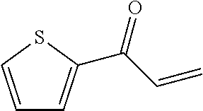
C(C=C)(=O)C1=CC=CS1
